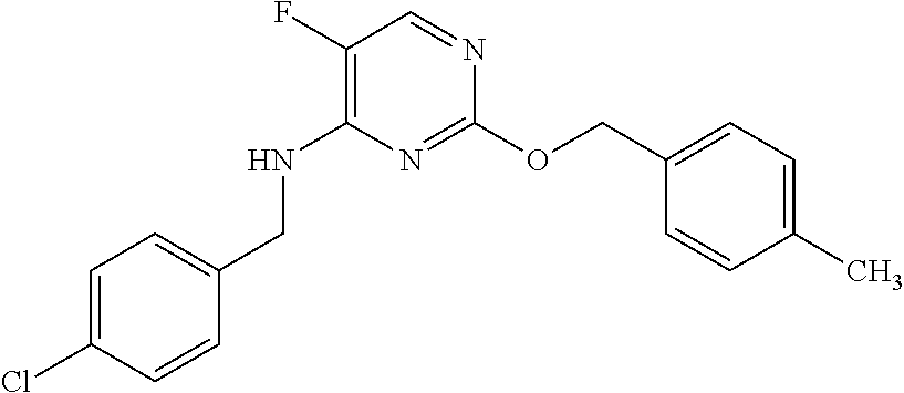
C1(F)=C(NCC2=CC=C(Cl)C=C2)N=C(OCC2=CC=C(C)C=C2)N=C1
